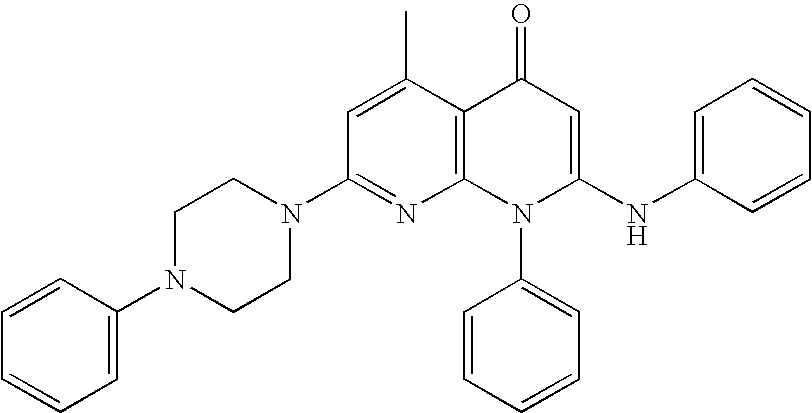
C1(N2CCN(C3=CC=CC=C3)CC2)=NC2=C(C(C)=C1)C(=O)C=C(NC1=CC=CC=C1)N2C1=CC=CC=C1
